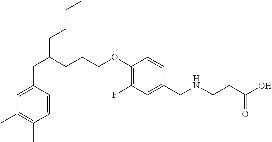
C1=CC(CC(CCCC)CCCOC2=C(F)C=C(CNCCC(O)=O)C=C2)=CC(C)=C1C
